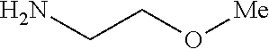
C(CN)O[Me]
